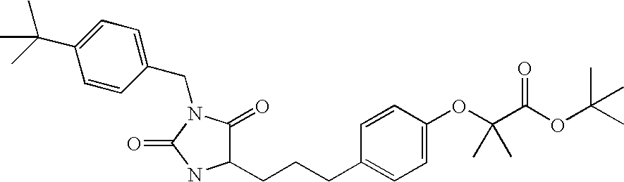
C1(CN2C(=O)C(CCCC3=CC=C(OC(C(OC(C)(C)C)=O)(C)C)C=C3)NC2=O)=CC=C(C(C)(C)C)C=C1
